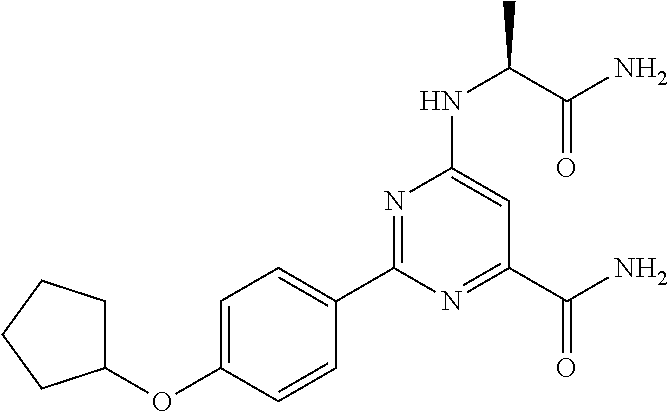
C1=C(OC2CCCC2)C=CC(C2=NC(NC(C(N)=O)C)=CC(C(N)=O)=N2)=C1
